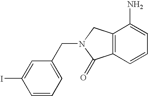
C1=C(I)C=CC=C1CN1CC2=C(C1=O)C=CC=C2N
